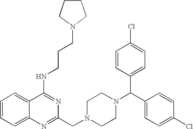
C1(NCCCN2CCCC2)=NC(CN2CCN(C(C3=CC=C(Cl)C=C3)C3=CC=C(Cl)C=C3)CC2)=NC2=CC=CC=C12
